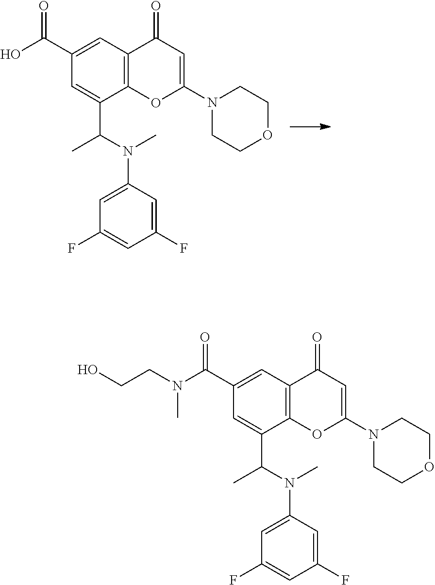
OC(C1=CC2=C(C(C(N(C3=CC(F)=CC(F)=C3)C)C)=C1)OC(N1CCOCC1)=CC2=O)=O.N(C(C1=CC2=C(C(C(N(C3=CC(F)=CC(F)=C3)C)C)=C1)OC(N1CCOCC1)=CC2=O)=O)(CCO)C
